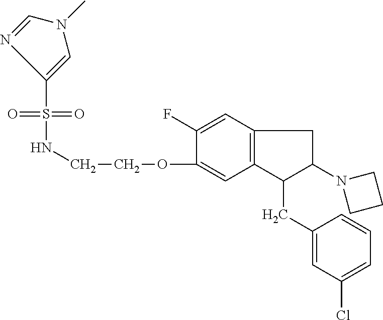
O=S(=O)(C1=CN(C)C=N1)NCCOC1=CC2=C(C=C1F)CC(N1CCC1)C2CC1=CC(Cl)=CC=C1
